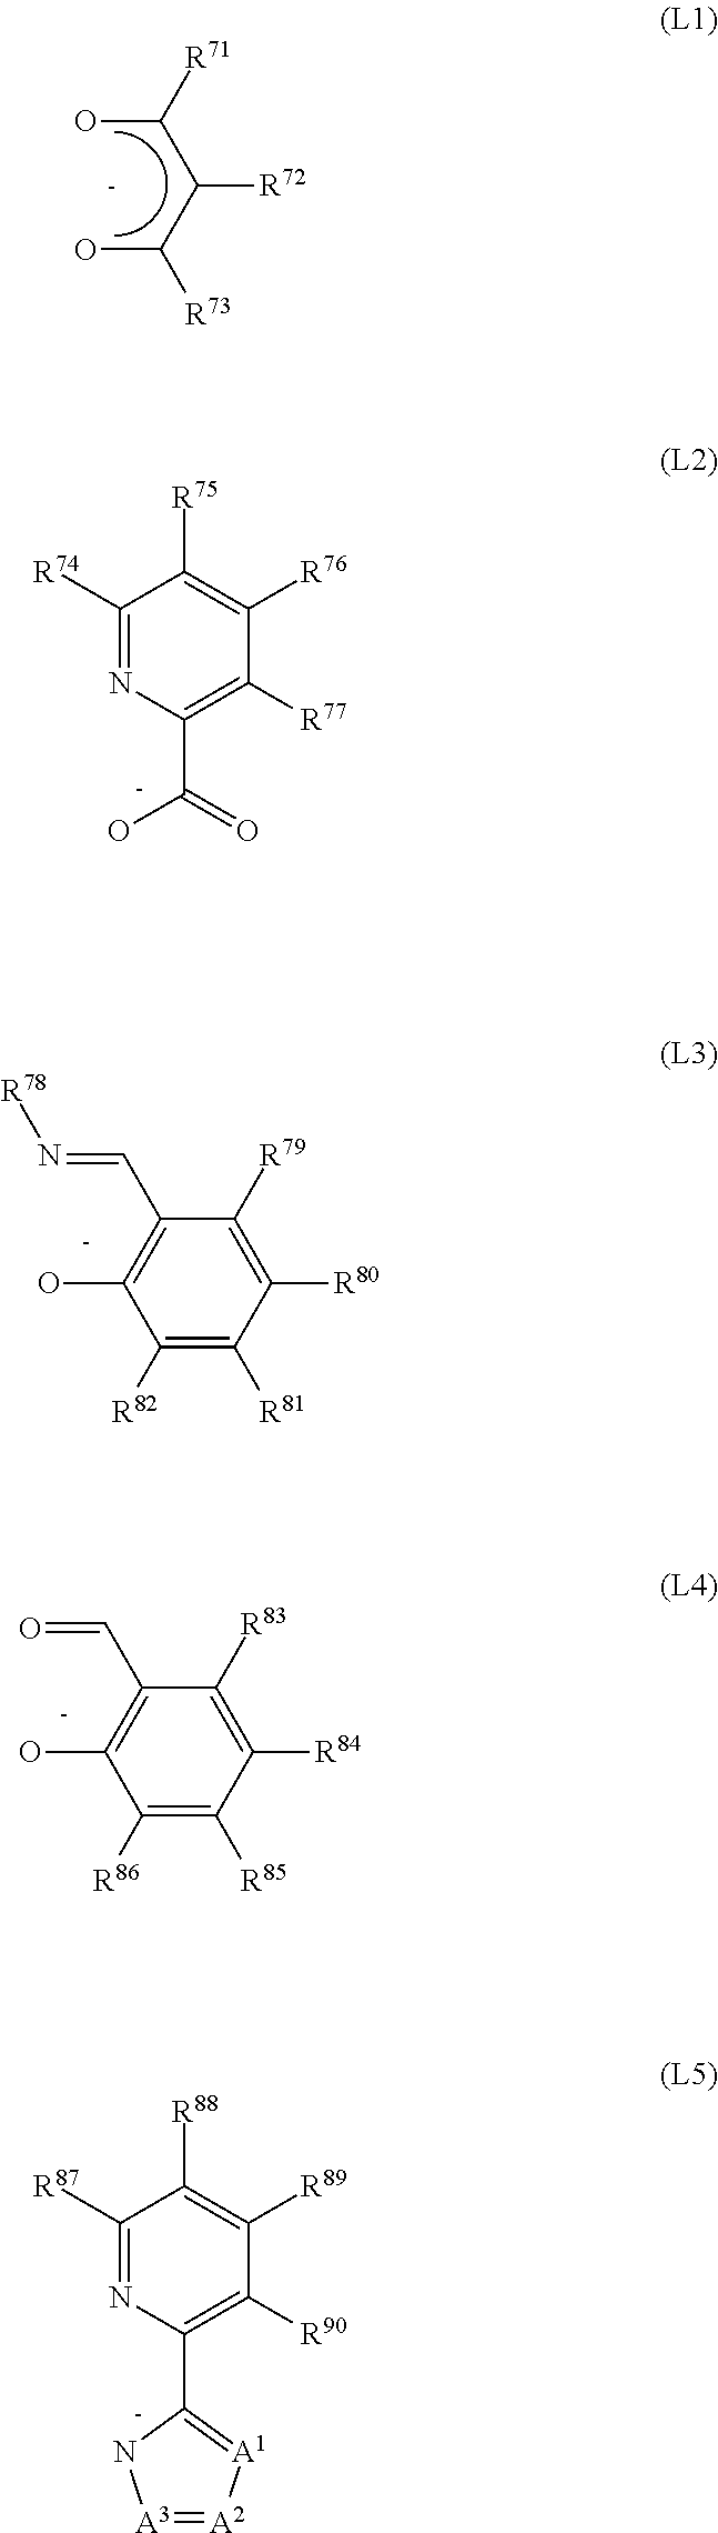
OC(C(C(O)[R71])[R72])[R73].C1([R74])=NC(C(=O)O)=C([R77])C([R76])=C1[R75].C1([R82])=C([R81])C([R80])=C([R79])C(C=N[R78])=C1O.C1([R86])=C([R85])C([R84])=C([R83])C(C=O)=C1O.C1([R87])=NC(C2=[A1][A2]=[A3]N2)=C([R90])C([R89])=C1[R88]
